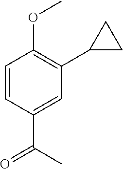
O(C1=C(C2CC2)C=C(C(=O)C)C=C1)C
